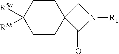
C1CC([R5a])([R5b])CCC12C(=O)N([R1])C2
